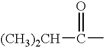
[(CH3)2CH]C(=O)C
